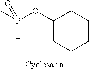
C1(OP(C)(=O)F)CCCCC1
